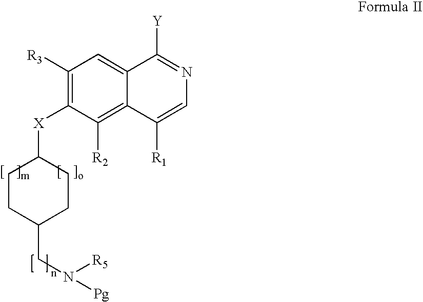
C1([R3])=C([X]C2CCC(CN([Pg])[R5])CC2)C([R2])=C2C(=C1)C([Y])=NC=C2[R1]
